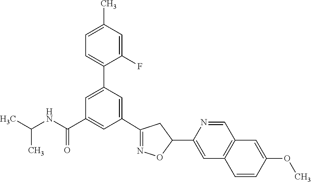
C1(C2=NOC(C3=CC4=C(C=N3)C=C(OC)C=C4)C2)=CC(C2=CC=C(C)C=C2F)=CC(C(NC(C)C)=O)=C1
